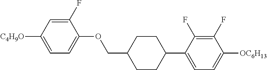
C1(F)=CC([C4H9O])=CC=C1OCC1CCC(C2=CC=C([OC6H13])C(F)=C2F)CC1
